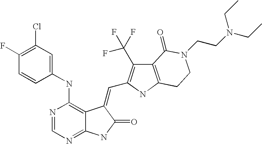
C1(NC2=C3C(=NC=N2)NC(=O)C3=CC2=C(C(F)(F)F)C3=C(N2)CCN(CCN(CC)CC)C3=O)=CC(Cl)=C(F)C=C1
